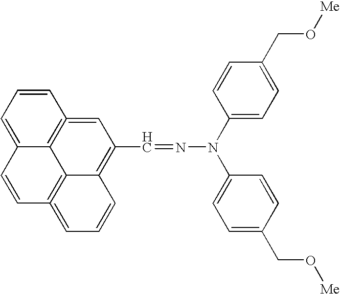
C12=CC=CC3=C1C1=C(=CC=CC1=C(C=NN(C1=CC=C(CO[Me])C=C1)C1=CC=C(CO[Me])C=C1)C=3)C=C2
